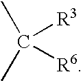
CC(C)([R3])[R6]
